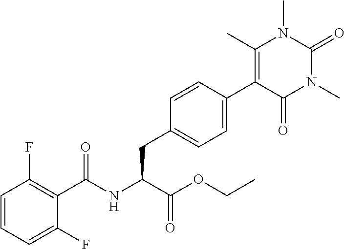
C1=CC=C(F)C(C(NC(C(OCC)=O)CC2=CC=C(C3=C(C)N(C)C(=O)N(C)C3=O)C=C2)=O)=C1F
